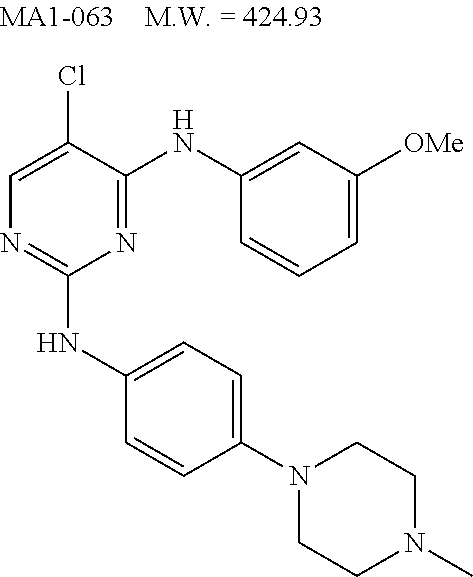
C1=C(Cl)C(NC2=CC([OMe])=CC=C2)=NC(NC2=CC=C(N3CCN(C)CC3)C=C2)=N1
